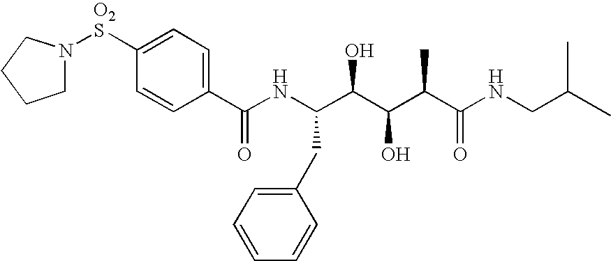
C1N([O2S]C2=CC=C(C(NC(C(C(C(C(NCC(C)C)=O)C)O)O)CC3=CC=CC=C3)=O)C=C2)CCC1
